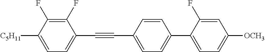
C1(F)=C(F)C([C5H11])=CC=C1C#CC1=CC=C(C2=CC=C([OCH3])C=C2F)C=C1
